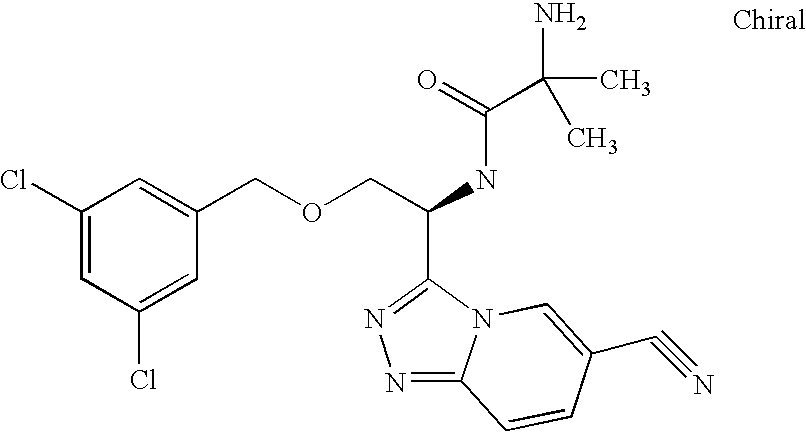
N1=C2N(C(C(COCC3=CC(Cl)=CC(Cl)=C3)NC(C(C)(N)C)=O)=N1)C=C(C#N)C=C2
